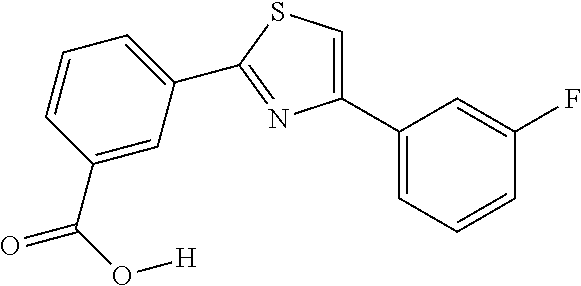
C1(C2=CC=CC(F)=C2)=CSC(C2=CC=CC(C(=O)O[H])=C2)=N1
